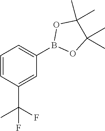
C1=CC(C(C)(F)F)=CC(B2OC(C)(C)C(C)(C)O2)=C1
